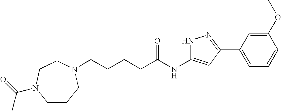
C(CCCC(NC1=CC(C2=CC=CC(OC)=C2)=NN1)=O)N1CCCN(C(=O)C)CC1
